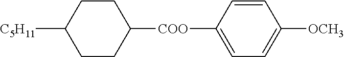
C1CC([C5H11])CCC1[COO]C1=CC=C([OCH3])C=C1
